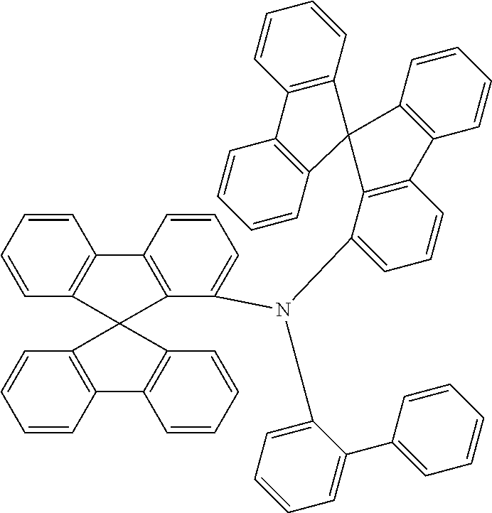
C1=CC2=C(C=C1)C1(C3=C2C=CC=C3)C2=C(C=CC=C2)C2=C1C(N(C1=CC=CC=C1C1=CC=CC=C1)C1=CC=CC3=C1C1(C4=C3C=CC=C4)C3=C(C=CC=C3)C3=C1C=CC=C3)=CC=C2
